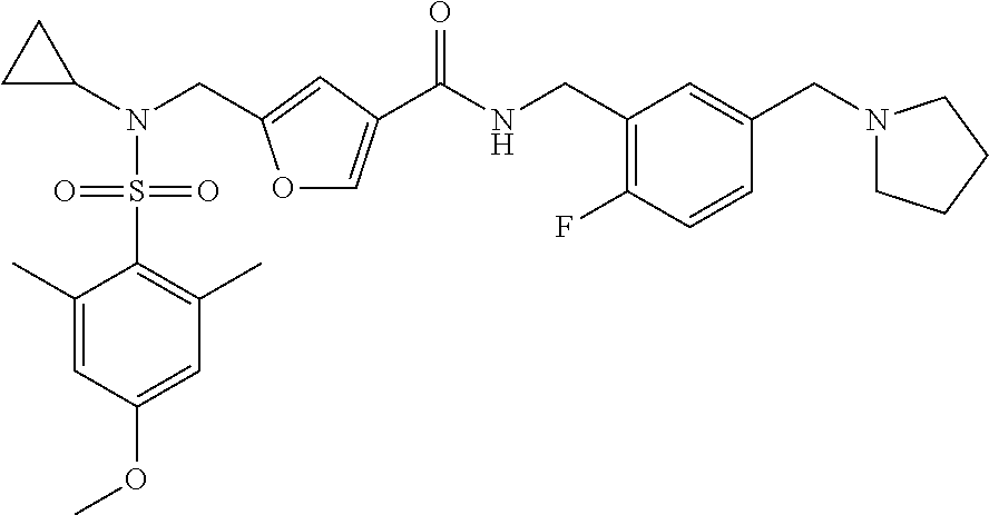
C1=C(C)C(S(=O)(=O)N(C2CC2)CC2=CC(C(NCC3=C(F)C=CC(CN4CCCC4)=C3)=O)=CO2)=C(C)C=C1OC
